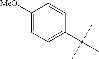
C1([MeO])=CC=C(C(C)(C)C)C=C1
